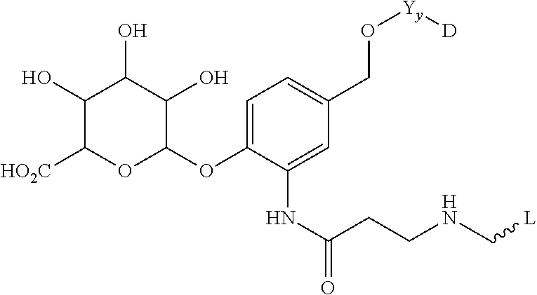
C1(O)C([HO2C])OC(OC2=CC=C(CO[Yy][D])C=C2NC(=O)CCNC[L])C(O)C1O
